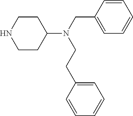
C1CC(N(CC2=CC=CC=C2)CCC2=CC=CC=C2)CCN1
